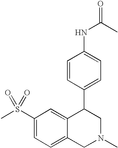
C1(S(C)(=O)=O)=CC=C2C(=C1)C(C1=CC=C(NC(=O)C)C=C1)CN(C)C2
